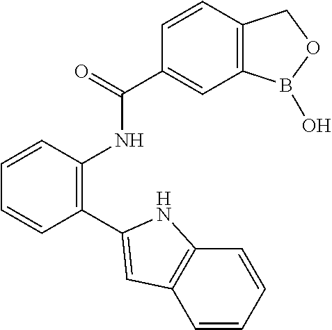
C1=CC2=C(C=C1C(=O)NC1=C(C3=CC4=C(C=CC=C4)N3)C=CC=C1)B(O)OC2
